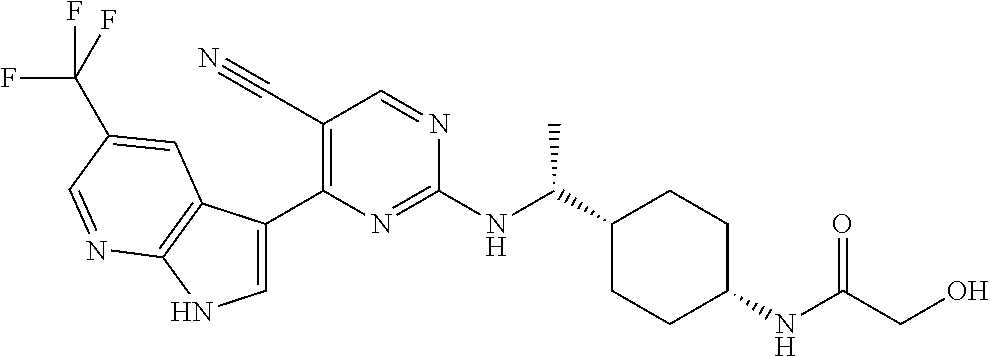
C1(C(NC2=NC(C3=CNC4=C3C=C(C(F)(F)F)C=N4)=C(C#N)C=N2)C)CCC(NC(CO)=O)CC1
